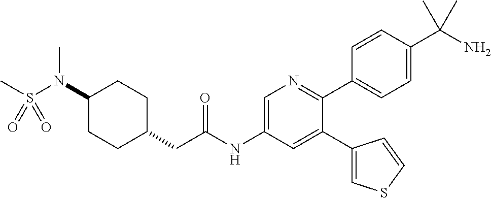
C1(N(S(C)(=O)=O)C)CCC(CC(NC2=CN=C(C3=CC=C(C(N)(C)C)C=C3)C(C3=CSC=C3)=C2)=O)CC1
